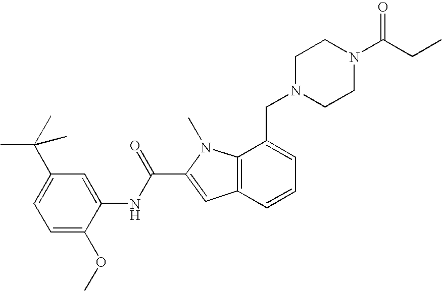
C1=C(OC)C(NC(=O)C2=CC3=C(N2C)C(CN2CCN(C(CC)=O)CC2)=CC=C3)=CC(C(C)(C)C)=C1
